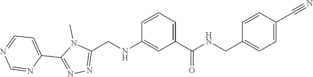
CN1C(C2=CC=NC=N2)=NN=C1CNC1=CC(C(NCC2=CC=C(C#N)C=C2)=O)=CC=C1
